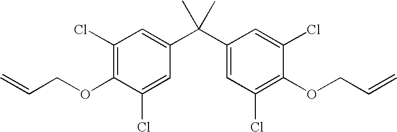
C1(Cl)=C(OCC=C)C(Cl)=CC(C(C2=CC(Cl)=C(OCC=C)C(Cl)=C2)(C)C)=C1
